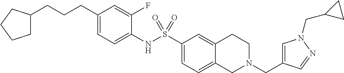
C1(CCCC2CCCC2)=CC=C(NS(C2=CC=C3C(=C2)CCN(CC2=CN(CC4CC4)N=C2)C3)(=O)=O)C(F)=C1
